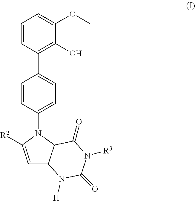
C1=C([R2])N(C2=CC=C(C3=C(O)C(OC)=CC=C3)C=C2)C2C1N([H])C(=O)N([R3])C2=O
